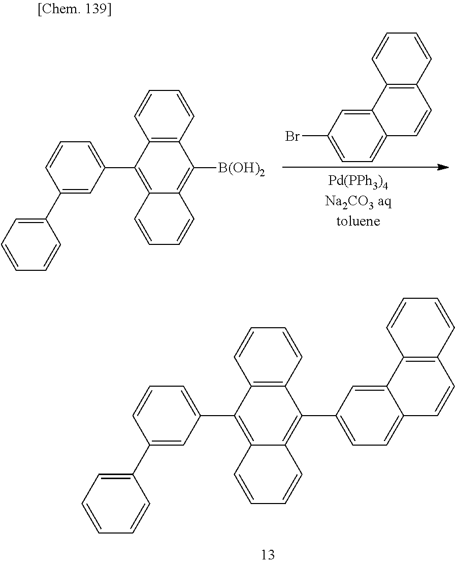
C12=CC(Br)=CC=C1C=CC1=C2C=CC=C1.C12=C(C=CC=C1)C([B(OH)2])=C1C(=C2C2=CC=CC(C3=CC=CC=C3)=C2)C=CC=C1.C12=C(C=CC=C1)C(C1=CC=C3C(=C1)C1=C(C=C3)C=CC=C1)=C1C(=C2C2=CC=CC(C3=CC=CC=C3)=C2)C=CC=C1
